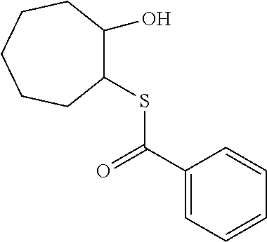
C1(SC(C2=CC=CC=C2)=O)C(O)CCCCC1
